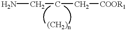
NCCC[COOR1]
